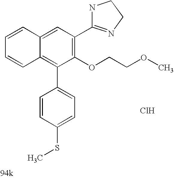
C1=C2C(=C(C3=CC=C(SC)C=C3)C(OCCOC)=C1C1=NCCN1)C=CC=C2.Cl
